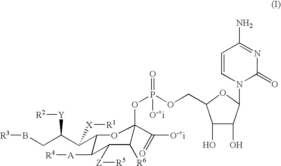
C1([A][R4])C(C(C(CB[R3])[Y][R2])[X][R1])OC(OP(OCC2C(O)C(O)C(N3C(=O)N=C(N)C=C3)O2)([O-+i])=O)(C([O-+i])=O)C([R6])C1[Z][R5]
